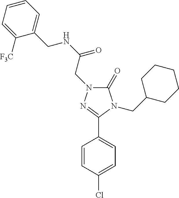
C1(=O)N(CC(NCC2=CC=CC=C2[F3C])=O)N=C(C2=CC=C(Cl)C=C2)N1CC1CCCCC1
